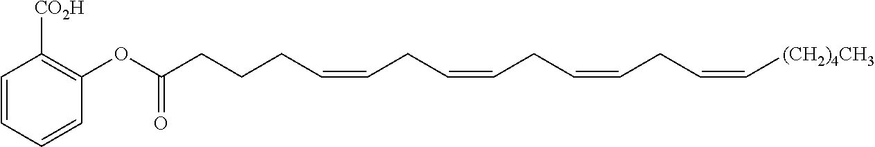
C1=CC=CC(OC(CCCC=CCC=CCC=CCC=C[(CH2)4CH3])=O)=C1[CO2H]
